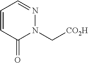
C1=CC(=O)N(C[CO2H])N=C1
